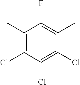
C1(C)=C(Cl)C(Cl)=C(Cl)C(C)=C1F
